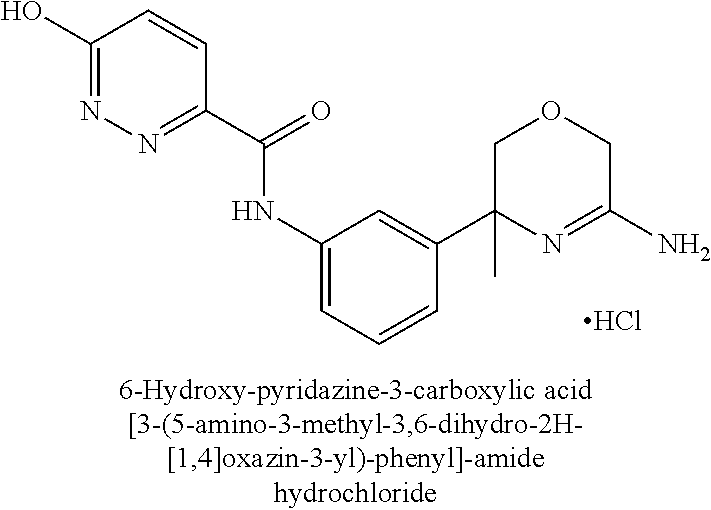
C1(C(=O)NC2=CC=CC(C3(C)N=C(N)COC3)=C2)=NN=C(O)C=C1.Cl
